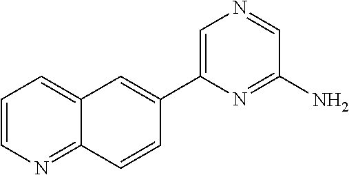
C1=CN=C2C(=C1)C=C(C1=CN=CC(N)=N1)C=C2
